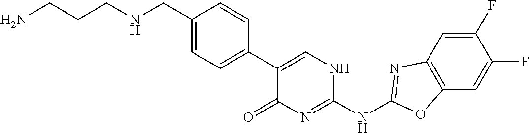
C1(C2=CC=C(CNCCCN)C=C2)=CNC(NC2=NC3=C(C=C(F)C(F)=C3)O2)=NC1=O
